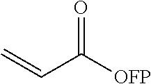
O=C([OFP])C=C
